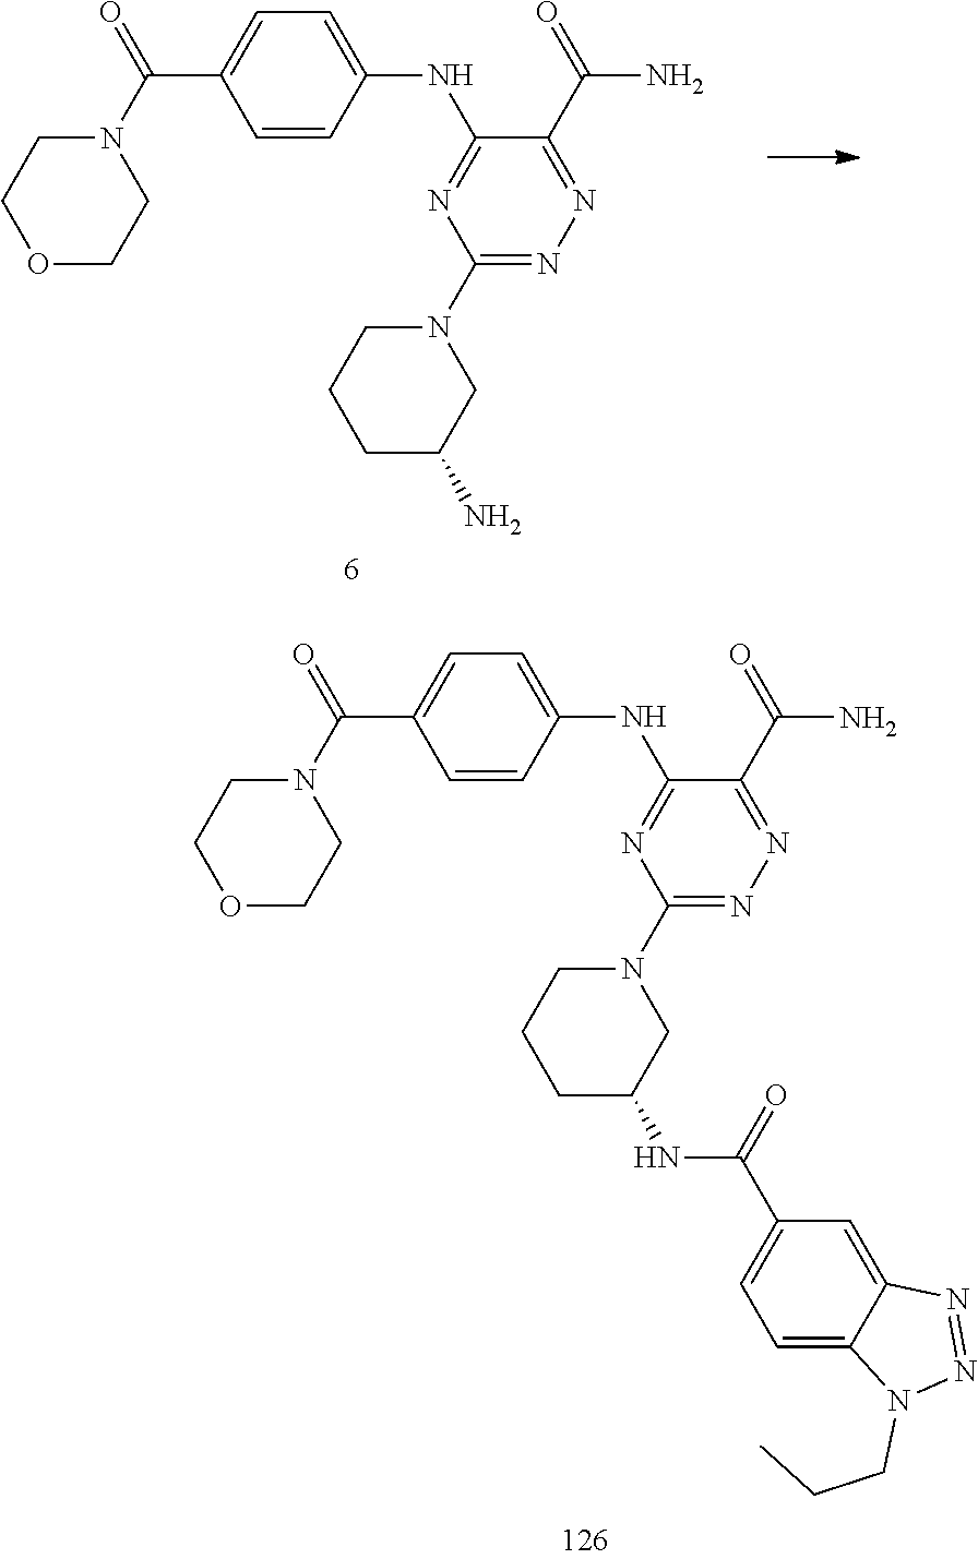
C1=CC(NC2=NC(N3CCCC(N)C3)=NN=C2C(=O)N)=CC=C1C(N1CCOCC1)=O.C1=CC(NC2=NC(N3CCCC(NC(C4=CC=C5C(=C4)N=NN5CCC)=O)C3)=NN=C2C(=O)N)=CC=C1C(N1CCOCC1)=O
